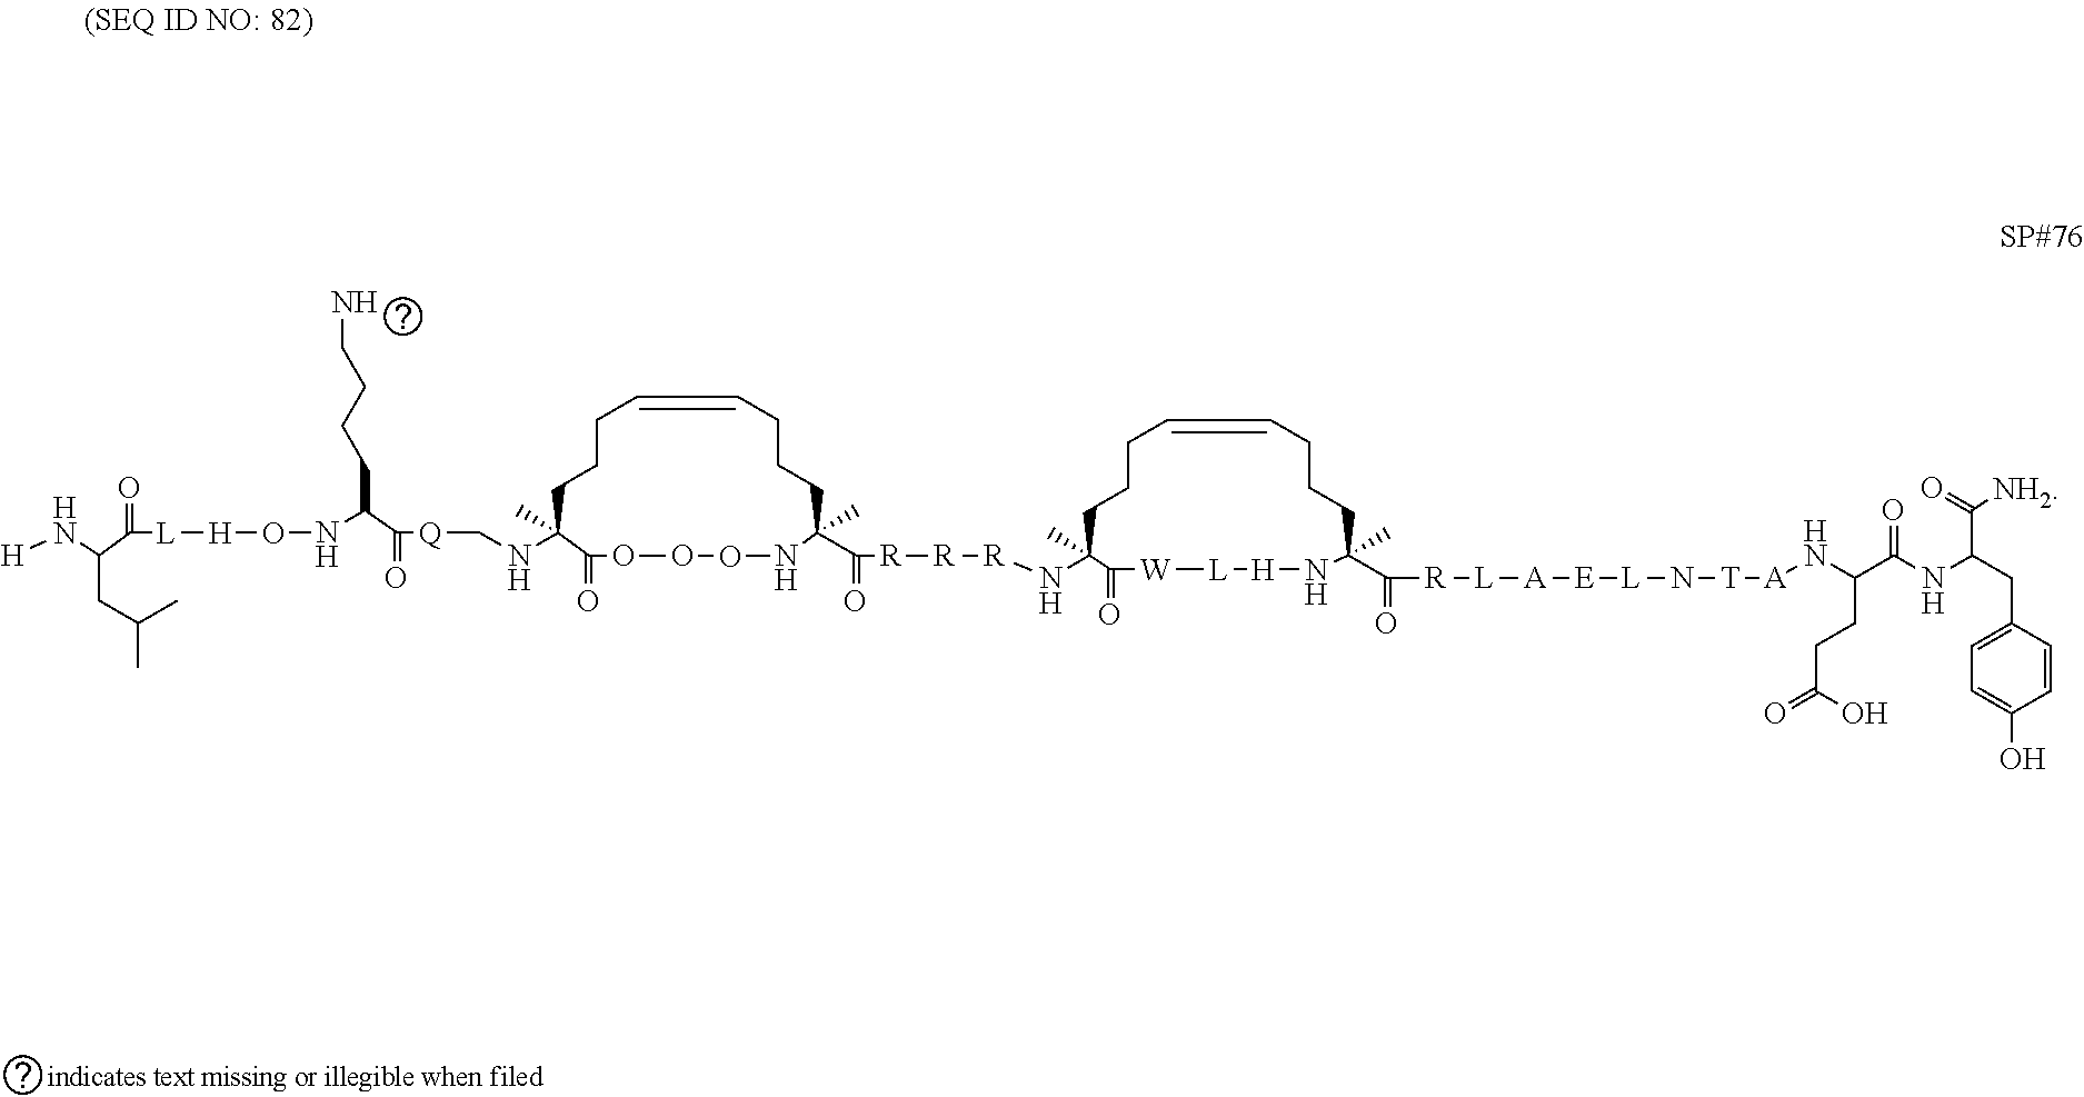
N(C1(C)C(=O)OOONC(C([R][R][R]NC2(C)C(=O)[W][L][H]NC(C([R][L][A][E][L]N[T][A]NC(CCC(=O)O)C(=O)NC(CC3=CC=C(O)C=C3)C(=O)[NH2])=O)(C)CCCC=CCCC2)=O)(C)CCCC=CCCC1)C[Q]C(=O)C(NO[H][L]C(=O)C(N[H])CC(C)C)CCCCN
